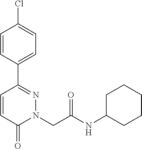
C1=CC(C2=NN(CC(NC3CCCCC3)=O)C(=O)C=C2)=CC=C1Cl
